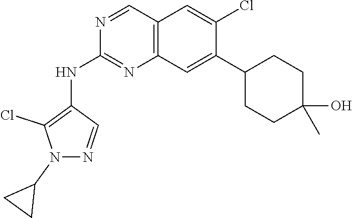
C12=C(C=C(C3CCC(O)(C)CC3)C(Cl)=C1)N=C(NC1=C(Cl)N(C3CC3)N=C1)N=C2
